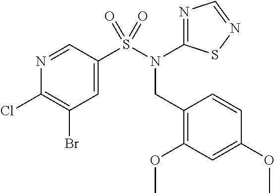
ClC1=C(Br)C=C(S(N(CC2=C(OC)C=C(OC)C=C2)C2=NC=NS2)(=O)=O)C=N1
